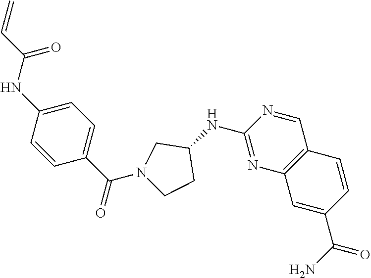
C1(NC2CCN(C(C3=CC=C(NC(C=C)=O)C=C3)=O)C2)=NC2=C(C=N1)C=CC(C(N)=O)=C2
